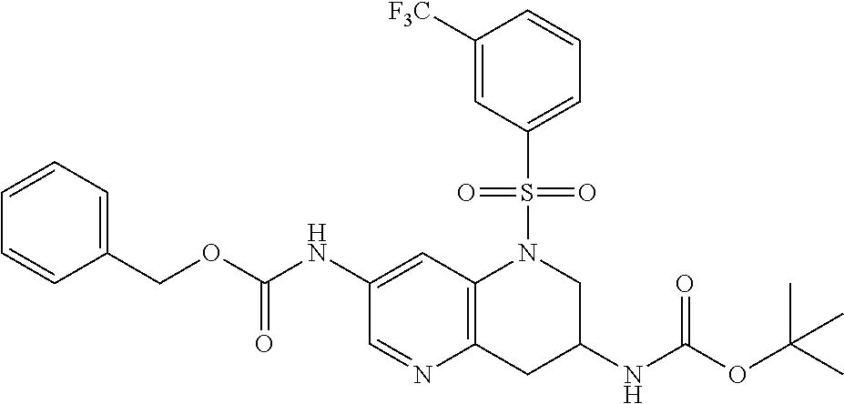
C1=CC=C(COC(NC2=CC3=C(N=C2)CC(NC(OC(C)(C)C)=O)CN3S(=O)(=O)C2=CC=CC([F3C])=C2)=O)C=C1
